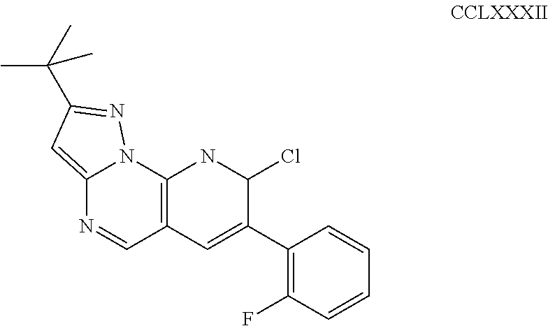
C12=CC(C(C)(C)C)=NN1C1=C(C=N2)C=C(C2=C(F)C=CC=C2)C(Cl)N1
